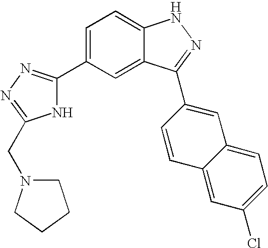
C1(C2=CC=C3C(=C2)C(C2=CC4=CC=C(Cl)C=C4C=C2)=NN3)=NN=C(CN2CCCC2)N1
